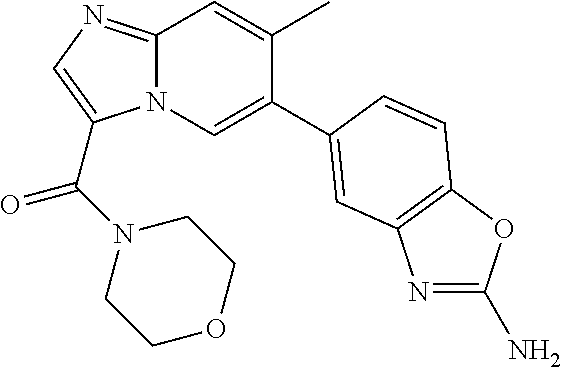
N12C(=NC=C1C(=O)N1CCOCC1)C=C(C)C(C1=CC3=C(OC(N)=N3)C=C1)=C2
